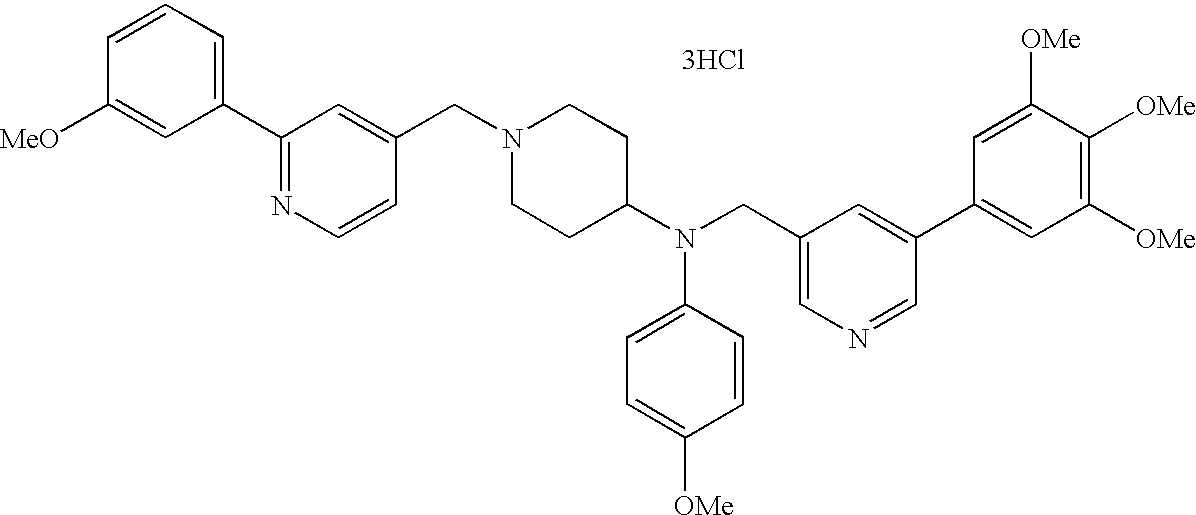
[3HCl].C1=C(N(C2CCN(CC3=CC(C4=CC=CC([MeO])=C4)=NC=C3)CC2)CC2=CN=CC(C3=CC([OMe])=C([OMe])C([OMe])=C3)=C2)C=CC([OMe])=C1
